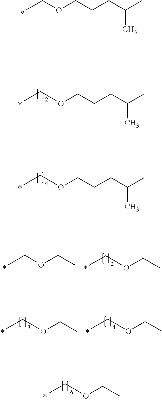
CCOCCCC(C)C.CCOCCCC(C)C.CCOCCCC(C)C.CCOCC.CCOCC.CCOCC.CCOCC.CCOCC
